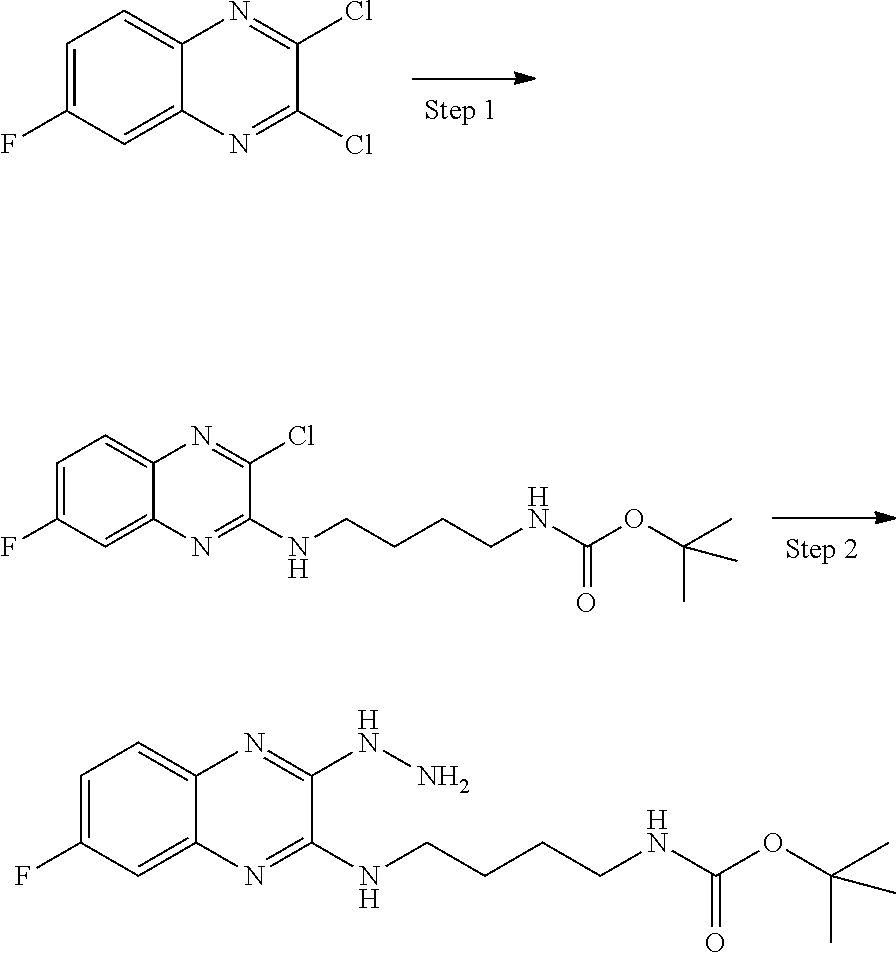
C1=C(F)C=C2C(=C1)N=C(Cl)C(Cl)=N2.N(CCCCNC(OC(C)(C)C)=O)C1=NC2=CC(F)=CC=C2N=C1Cl.N(CCCCNC(OC(C)(C)C)=O)C1=NC2=CC(F)=CC=C2N=C1NN
